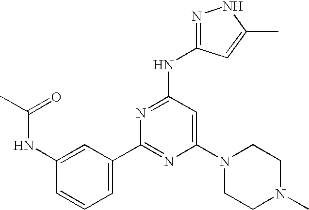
C1=C(C2=NC(N3CCN(C)CC3)=CC(NC3=NNC(C)=C3)=N2)C=C(NC(=O)C)C=C1
